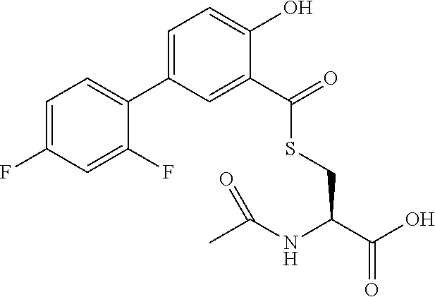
C1=C(C2=CC=C(F)C=C2F)C=C(C(SCC(C(O)=O)NC(C)=O)=O)C(O)=C1
